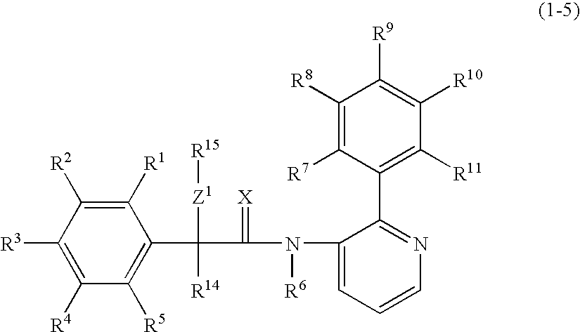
C1([R1])=C([R2])C([R3])=C([R4])C([R5])=C1C(C(N(C1=CC=CN=C1C1=C([R11])C([R10])=C([R9])C([R8])=C1[R7])[R6])=[X])([Z1][R15])[R14]
